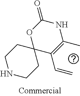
N1CCC2(CC1)C(C=C)=C(C)NC(=O)O2
